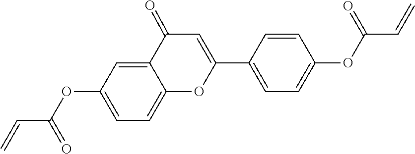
C(=C)C(OC1=CC=C2OC(C3=CC=C(OC(C=C)=O)C=C3)=CC(=O)C2=C1)=O
